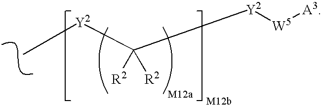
C[Y2]C([Y2][W5][A3])([R2])[R2]
